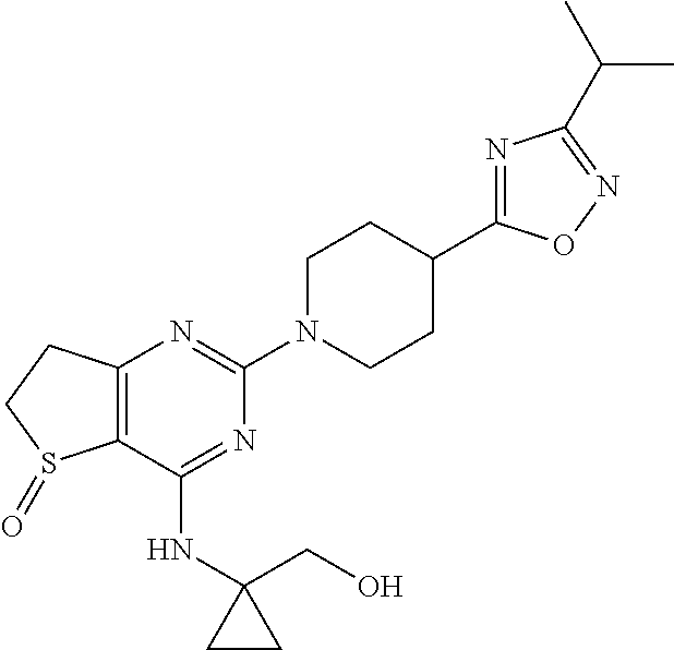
C12=C(C(NC3(CO)CC3)=NC(N3CCC(C4=NC(C(C)C)=NO4)CC3)=N1)S(=O)CC2
